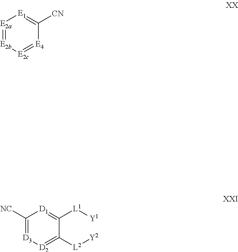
[NC]C1=[D3][D2]=C([L2][Y2])C([L1][Y1])=[D1]1.[CN]C1=[E1][E2a]=[E2b][E2c]=[E4]1
